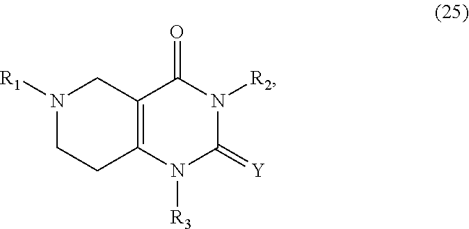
[R1]N1CCC2=C(C1)C(=O)N([R2])C(=[Y])N2[R3]
